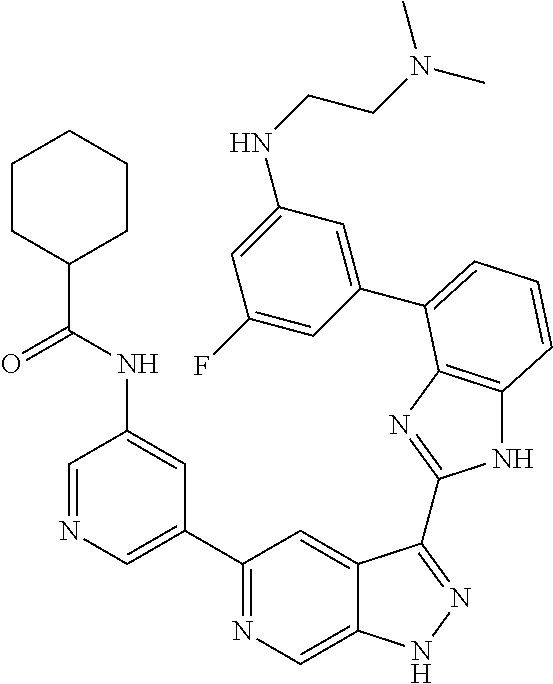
C1=NC=C(C2=NC=C3C(=C2)C(C2=NC4=C(N2)C=CC=C4C2=CC(NCCN(C)C)=CC(F)=C2)=NN3)C=C1NC(C1CCCCC1)=O
